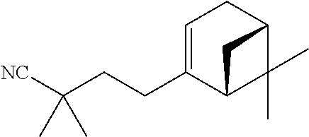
C1=C(CCC([NC])(C)C)C2C(C)(C)C(C1)C2
